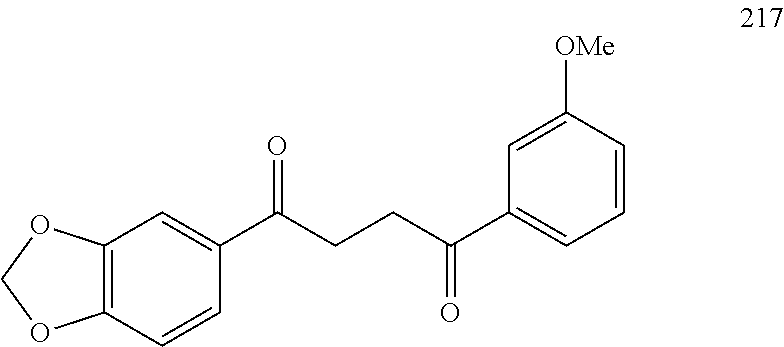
C12=C(C=CC(C(CCC(C3=CC=CC([OMe])=C3)=O)=O)=C1)OCO2
